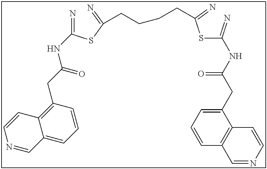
N=C(SC(=N)CCCCC(SC(=N)NC(CC1=CC=CC2=C1C=CN=C2)=O)=N)NC(CC1=C2C(=CC=C1)C=NC=C2)=O
